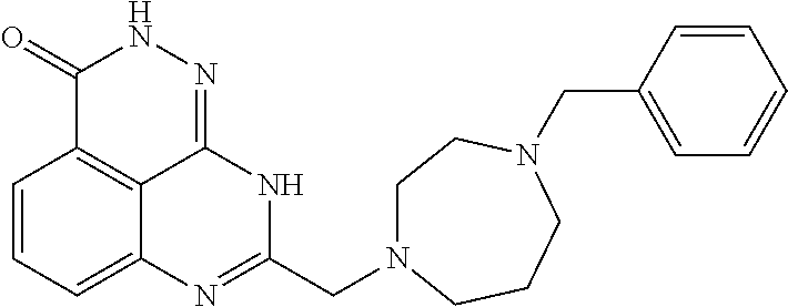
C1=CC=C2C3=C1C(=O)NN=C3NC(CN1CCN(CC3=CC=CC=C3)CCC1)=N2
